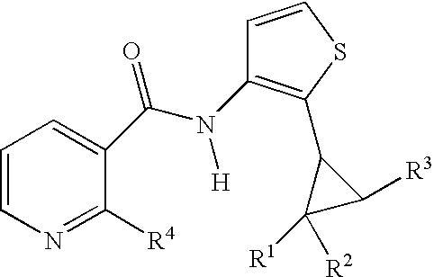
C1=CN=C([R4])C(C(N([H])C2=C(C3C([R1])([R2])C3[R3])SC=C2)=O)=C1
